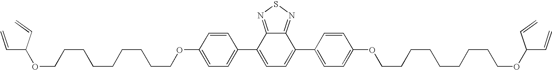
C1=CC(OCCCCCCCCCOC(C=C)C=C)=CC=C1C1=CC=C(C2=CC=C(OCCCCCCCCCOC(C=C)C=C)C=C2)C2=NSN=C21
